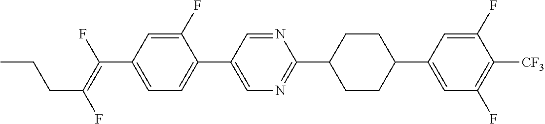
C(C1=CC=C(C2=CN=C(C3CCC(C4=CC(F)=C([CF3])C(F)=C4)CC3)N=C2)C(F)=C1)(=C(F)CCC)F
